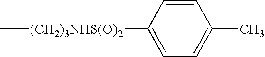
C[(CH2)3NHS(O)2]C1=CC=C(C)C=C1
